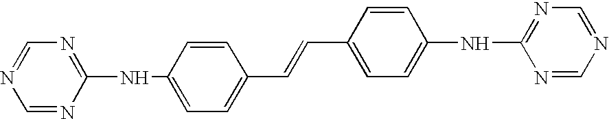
C1=NC(NC2=CC=C(C=CC3=CC=C(NC4=NC=NC=N4)C=C3)C=C2)=NC=N1
